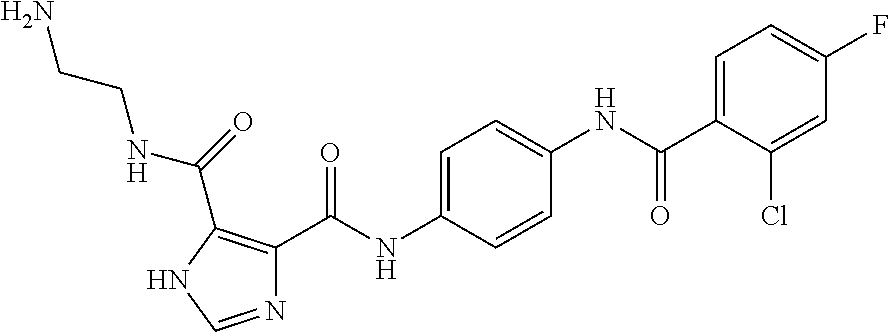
N1=CNC(C(NCCN)=O)=C1C(NC1=CC=C(NC(=O)C2=CC=C(F)C=C2Cl)C=C1)=O
